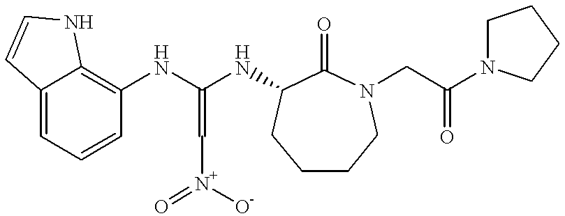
C12=CC=CC(NC(NC3C(=O)N(CC(N4CCCC4)=O)CCCC3)=C[N+](=O)[O-])=C1NC=C2
